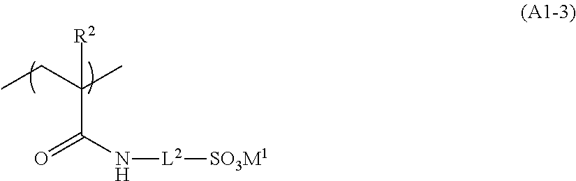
CCC(C)(C(N[L2][SO3M1])=O)[R2]
